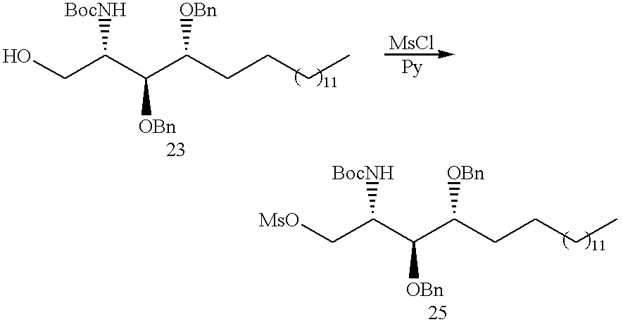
C(C(C(C(CCCC)[OBn])[OBn])[BocNH])O.C(C(C(C(CCCC)[OBn])[OBn])[BocNH])[MsO]
